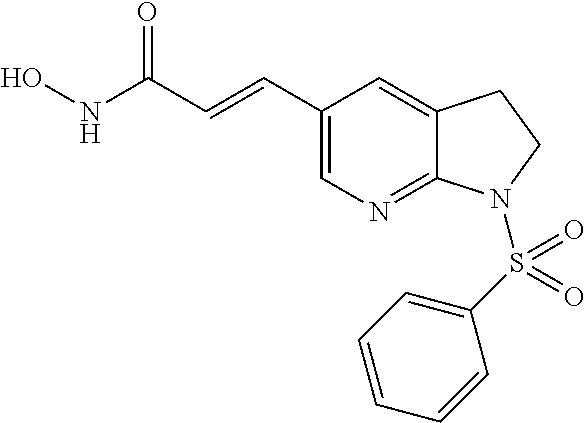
ONC(C=CC1=CN=C2C(=C1)CCN2S(C1=CC=CC=C1)(=O)=O)=O
